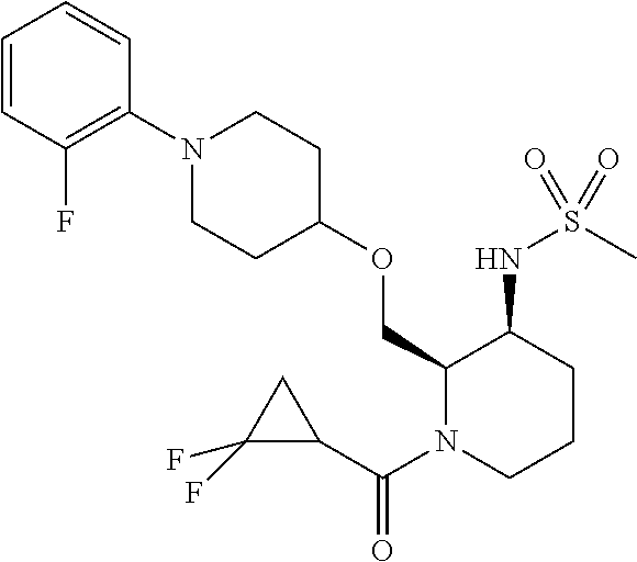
C1=CC(F)=C(N2CCC(OCC3N(C(C4CC4(F)F)=O)CCCC3NS(=O)(C)=O)CC2)C=C1
